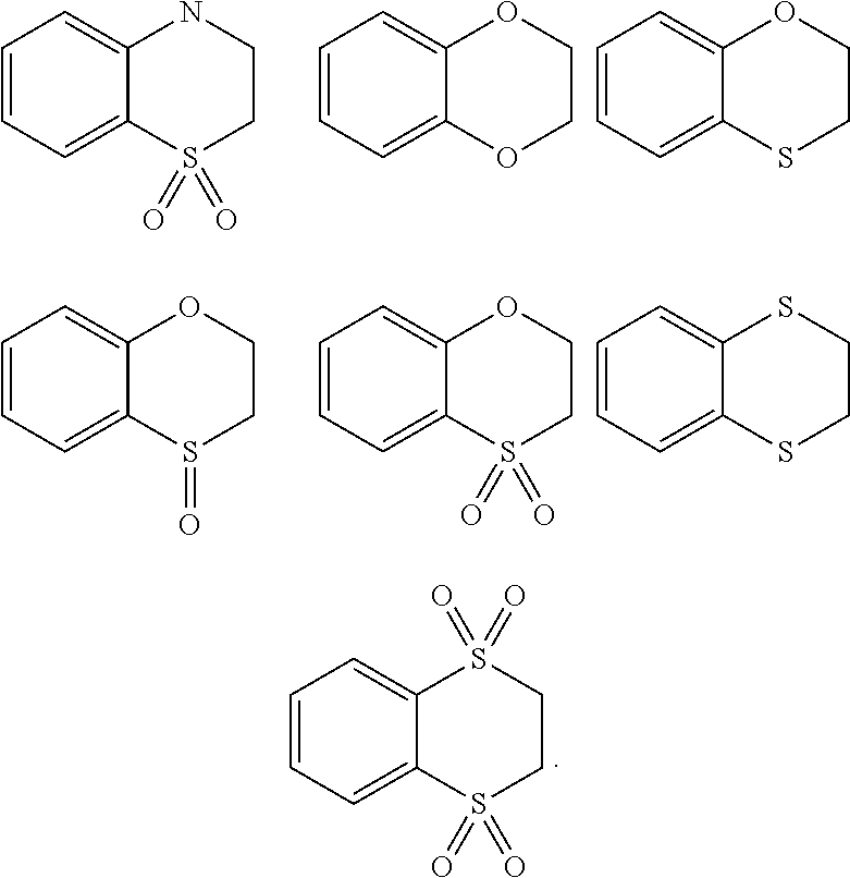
C1=CC=C2C(=C1)NCCS2(=O)=O.C1=CC=C2C(=C1)OCCO2.C1=CC=C2C(=C1)OCCS2.C1=CC=C2C(=C1)OCCS2=O.C1=CC=C2C(=C1)OCCS2(=O)=O.C1=CC=C2C(=C1)SCCS2.C1=CC=C2C(=C1)S(=O)(=O)CCS2(=O)=O
